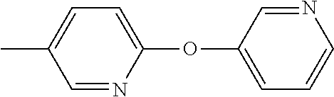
CC1=CC=C(OC2=CC=CN=C2)N=C1
